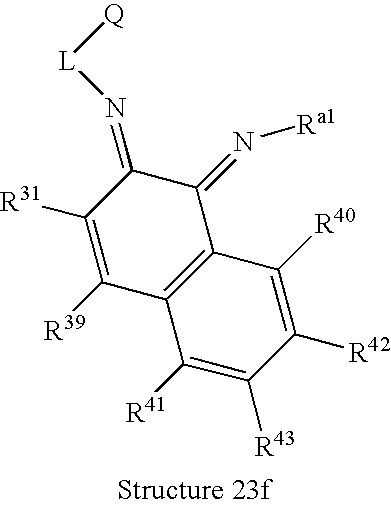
C12=C(C([R39])=C([R31])C(=N[L][Q])C1=N[Ra1])C([R41])=C([R43])C([R42])=C2[R40]
